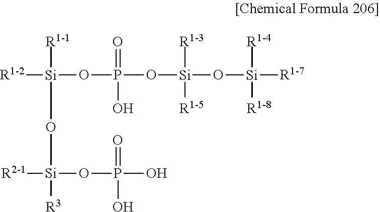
[R1-2][Si]([R1-1])(O[Si]([R2-1])(OP(O)(=O)O)[R3])OP(O[Si](O[Si]([R1-4])([R1-8])[R1-7])([R1-3])[R1-5])(O)=O
